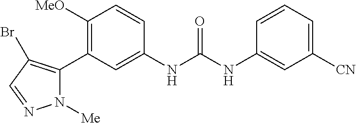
C1([MeO])=C(C2=C(Br)C=NN2[Me])C=C(NC(NC2=CC([CN])=CC=C2)=O)C=C1
